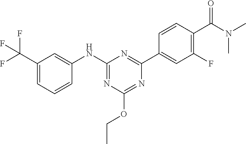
C1=C(C(F)(F)F)C=C(NC2=NC(OCC)=NC(C3=CC(F)=C(C(N(C)C)=O)C=C3)=N2)C=C1
